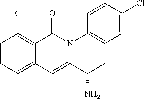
C1=CC=C2C(=C1Cl)C(=O)N(C1=CC=C(Cl)C=C1)C(C(C)N)=C2
